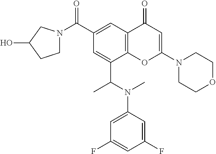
N1(C(C2=CC3=C(C(C(N(C4=CC(F)=CC(F)=C4)C)C)=C2)OC(N2CCOCC2)=CC3=O)=O)CCC(O)C1
